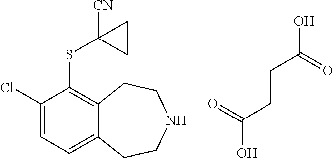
C1(SC2=C3C(=CC=C2Cl)CCNCC3)([CN])CC1.C(CC(=O)O)C(=O)O
